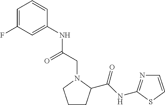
C1=C(F)C=C(NC(CN2CCCC2C(=O)NC2=NC=CS2)=O)C=C1
